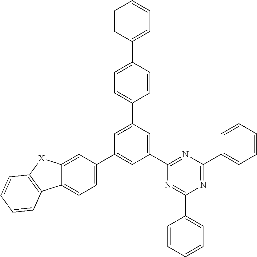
C1=CC(C2=CC=C(C3=CC(C4=CC=C5C(=C4)[X]C4=C5C=CC=C4)=CC(C4=NC(C5=CC=CC=C5)=NC(C5=CC=CC=C5)=N4)=C3)C=C2)=CC=C1
